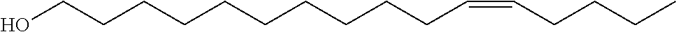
C(CC=CCCCCCCCCCCO)CC
